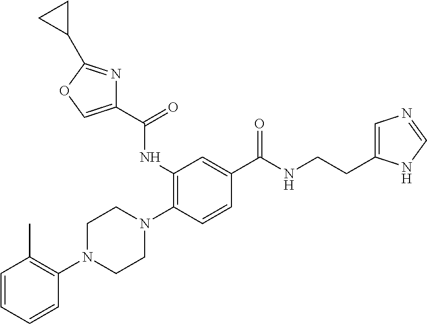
C1=CC=CC(N2CCN(C3=C(NC(C4=COC(C5CC5)=N4)=O)C=C(C(NCCC4=CN=CN4)=O)C=C3)CC2)=C1C
